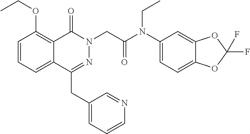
C1=CC=C2C(=C1OCC)C(=O)N(CC(N(C1=CC=C3C(=C1)OC(F)(F)O3)CC)=O)N=C2CC1=CC=CN=C1
